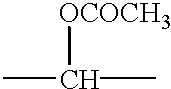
CC(C)[OCOCH3]
